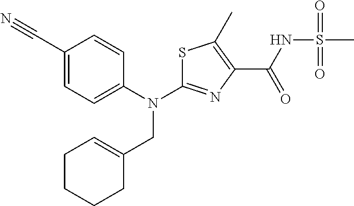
S1C(N(C2=CC=C(C#N)C=C2)CC2=CCCCC2)=NC(C(NS(C)(=O)=O)=O)=C1C
